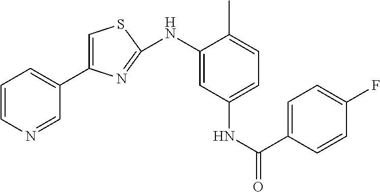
C1=CN=CC(C2=CSC(NC3=CC(NC(C4=CC=C(F)C=C4)=O)=CC=C3C)=N2)=C1
